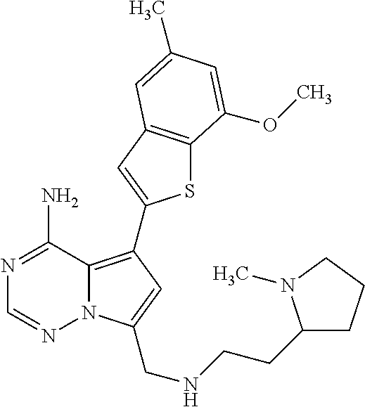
C12=C(C3=CC4=C(S3)C(OC)=CC(C)=C4)C=C(CNCCC3CCCN3C)N1N=CN=C2N
